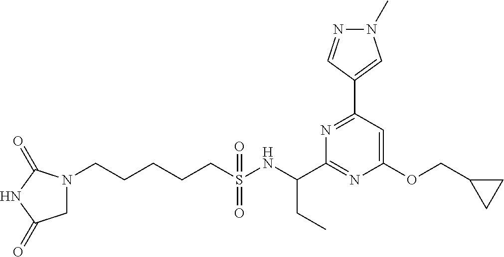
N1(CCCCCS(NC(CC)C2=NC(OCC3CC3)=CC(C3=CN(C)N=C3)=N2)(=O)=O)CC(=O)NC1=O
